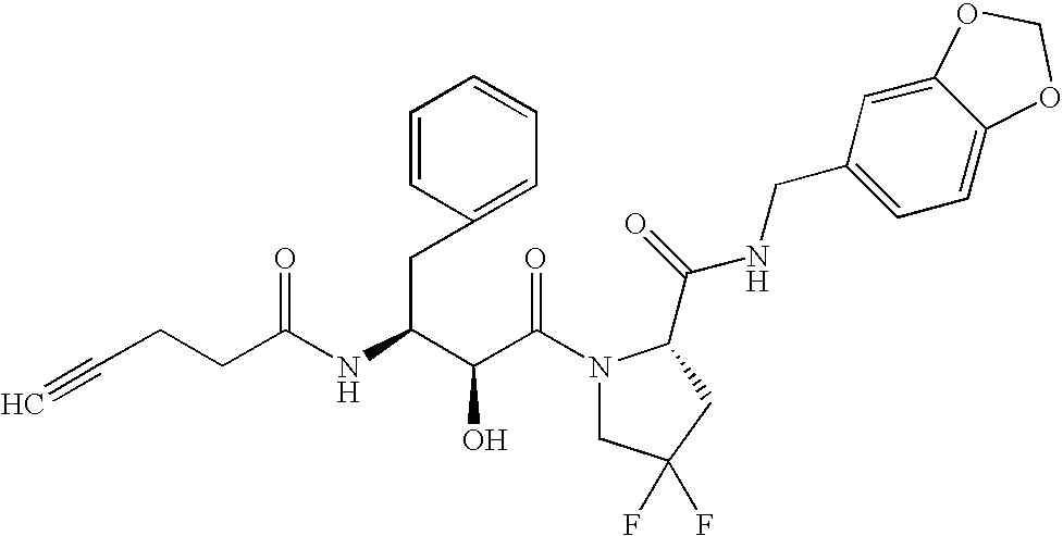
C(C(N1CC(F)(F)CC1C(NCC1=CC=C2C(=C1)OCO2)=O)=O)(O)C(CC1=CC=CC=C1)NC(=O)CCC#C
